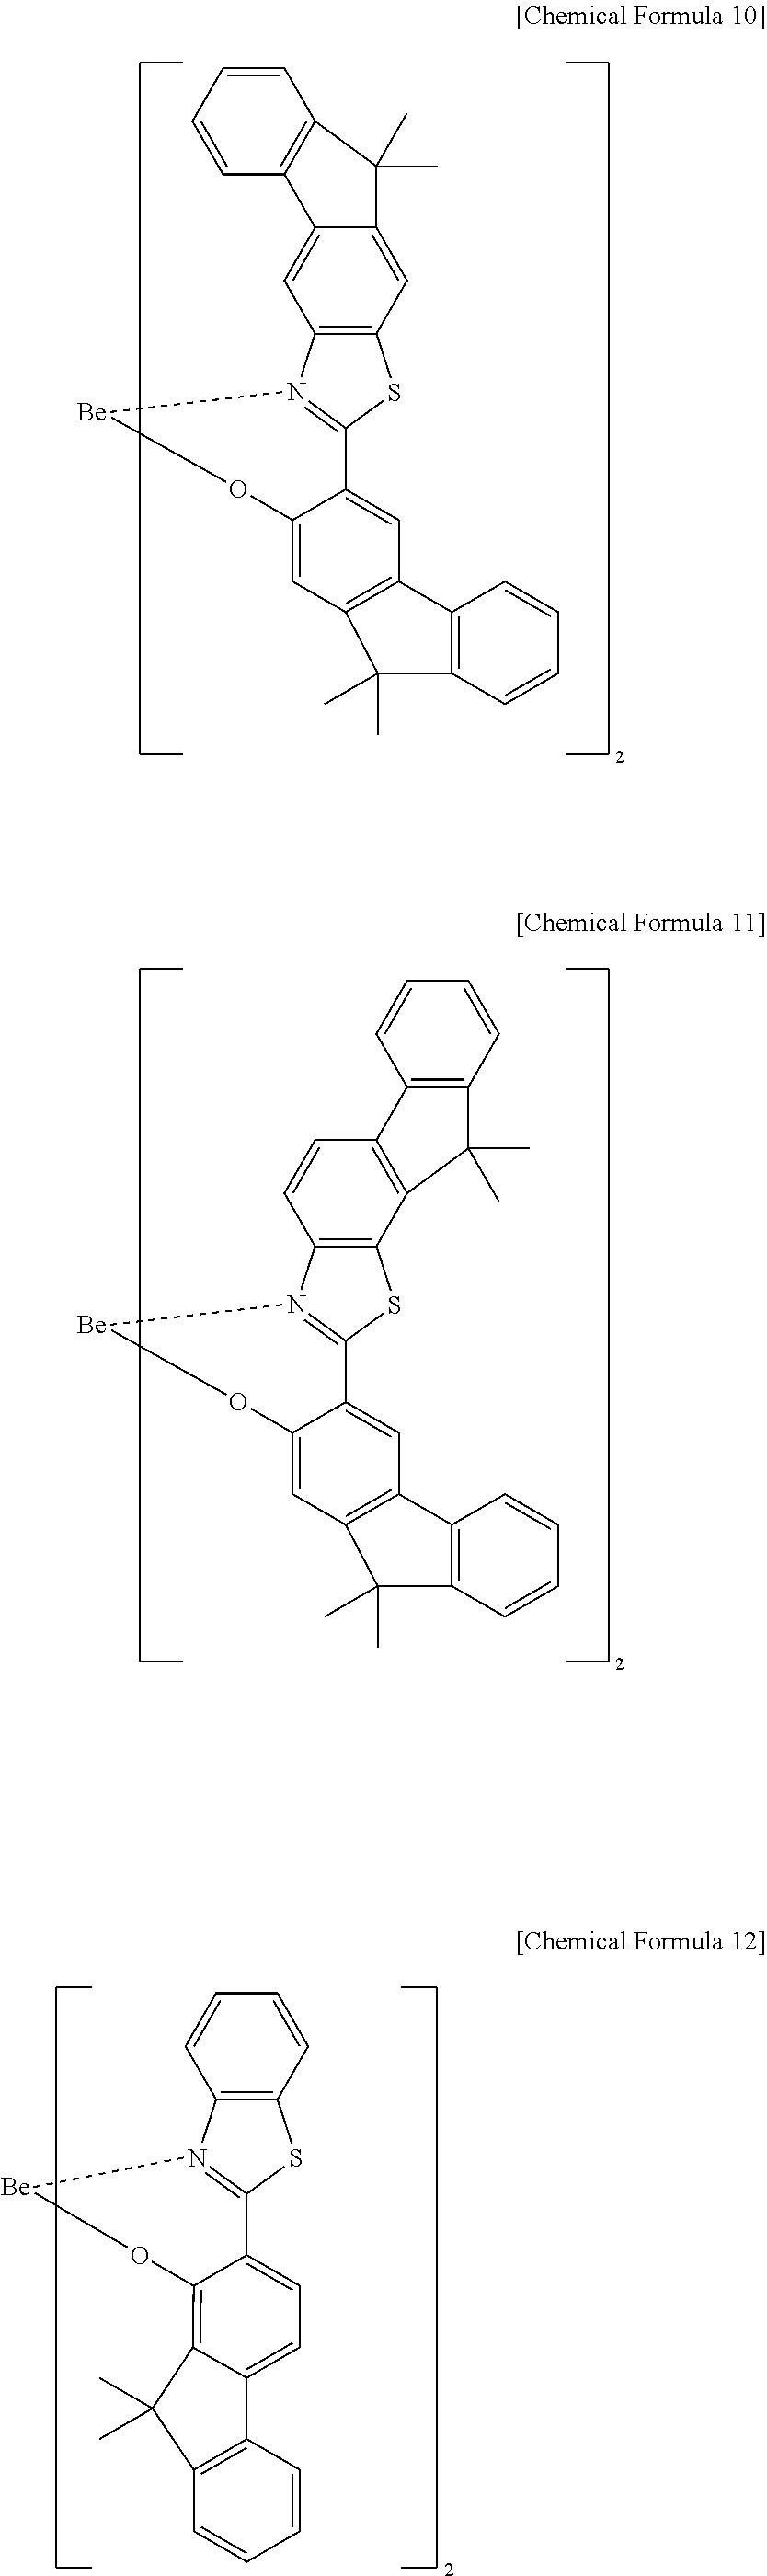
C12=CC3=C(C=C1C(C)(C)C1=C2C=CC=C1)SC1=N3[Be]OC2=CC3=C(C=C12)C1=C(C=CC=C1)C3(C)C.C1=CC2=C(C3=C1C1=C(C=CC=C1)C3(C)C)SC1=N2[Be]OC2=CC3=C(C=C12)C1=C(C=CC=C1)C3(C)C.C1=CC2=C(C=C1)SC1=N2[Be]OC2=C3C(=CC=C12)C1=C(C=CC=C1)C3(C)C
